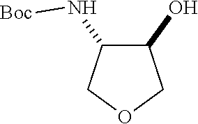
C1(N[Boc])C(O)COC1
